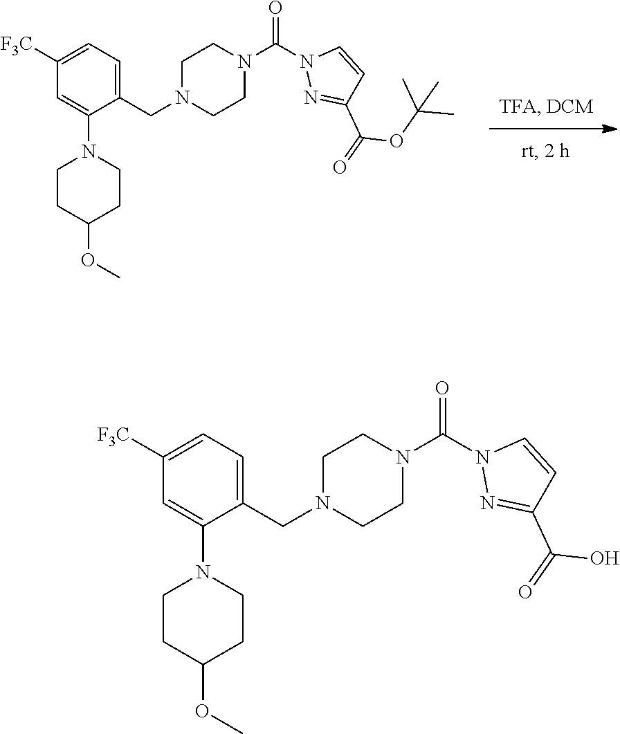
C1N(CC2=CC=C([F3C])C=C2N2CCC(OC)CC2)CCN(C(N2N=C(C(=O)OC(C)(C)C)C=C2)=O)C1.C1N(CC2=CC=C([F3C])C=C2N2CCC(OC)CC2)CCN(C(N2N=C(C(=O)O)C=C2)=O)C1
